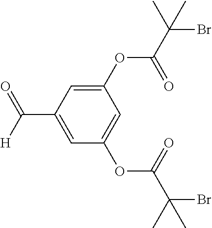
C1(OC(=O)C(Br)(C)C)=CC(C(=O)[H])=CC(OC(=O)C(Br)(C)C)=C1
